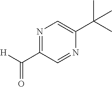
N1=C(C([H])=O)C=NC(C(C)(C)C)=C1
